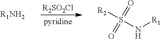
[R2SO2Cl].[R1NH2].[R2]S(N[R1])(=O)=O
